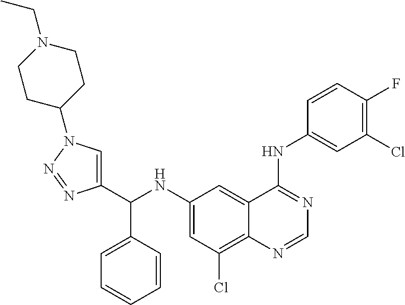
C1(NC(C2=CN(C3CCN(CC)CC3)N=N2)C2=CC=CC=C2)=CC(Cl)=C2C(=C1)C(NC1=CC(Cl)=C(F)C=C1)=NC=N2
